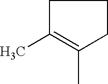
C1C(C)=C(C)CC1
